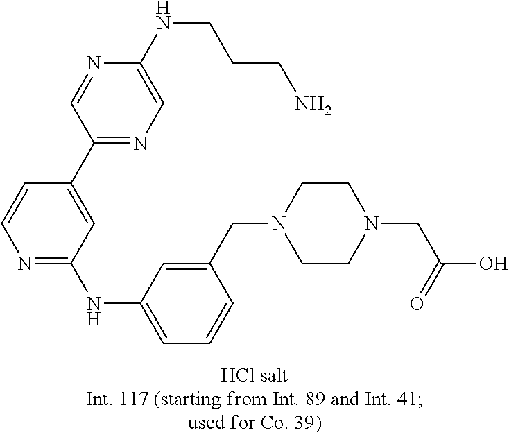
N1=C(NC2=CC=CC(CN3CCN(CC(O)=O)CC3)=C2)C=C(C2=NC=C(NCCCN)N=C2)C=C1
